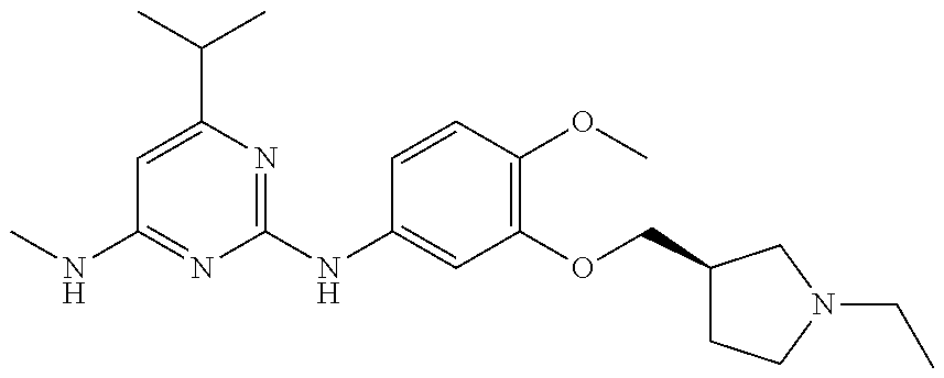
CNC1=NC(NC2=CC(OCC3CCN(CC)C3)=C(OC)C=C2)=NC(C(C)C)=C1
